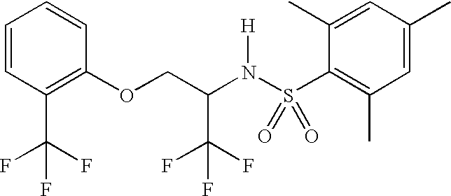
C1=CC(C(F)(F)F)=C(OCC(N(S(C2=C(C)C=C(C)C=C2C)(=O)=O)[H])C(F)(F)F)C=C1
